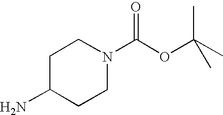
C1C(N)CCN(C(OC(C)(C)C)=O)C1
